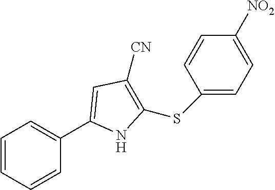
C1=CC=CC(C2=CC([CN])=C(SC3=CC=C([NO2])C=C3)N2)=C1
